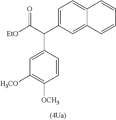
C1=C(C(C([EtO])=O)C2=CC([H3CO])=C([OCH3])C=C2)C=C2C(=C1)C=CC=C2
